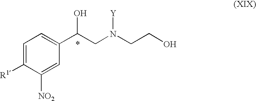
C1=C([R1])C([NO2])=CC(C(CN(CCO)[Y])O)=C1
